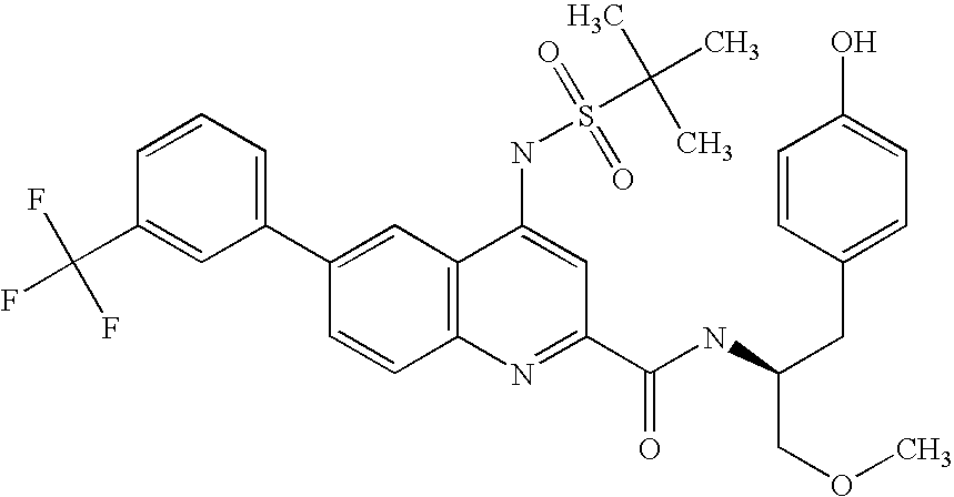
C1=CC(C(F)(F)F)=CC(C2=CC3=C(C=C2)N=C(C(NC(CC2=CC=C(O)C=C2)COC)=O)C=C3NS(C(C)(C)C)(=O)=O)=C1
